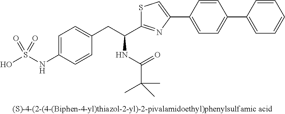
OS(NC1=CC=C(CC(C2=NC(C3=CC=C(C4=CC=CC=C4)C=C3)=CS2)NC(C(C)(C)C)=O)C=C1)(=O)=O
